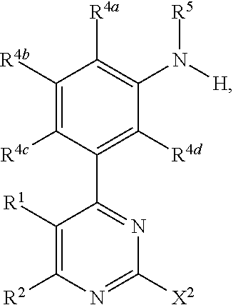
C1([R1])=C([R2])N=C([X2])N=C1C1=C([R4d])C(N([H])[R5])=C([R4a])C([R4b])=C1[R4c]
